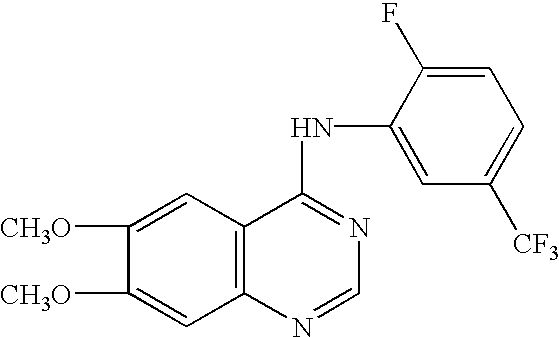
C1([CH3O])=CC2=C(C=C1[CH3O])C(NC1=CC([CF3])=CC=C1F)=NC=N2
